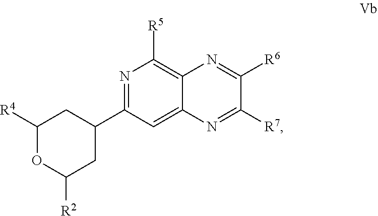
N1=C(C2CC([R4])OC([R2])C2)C=C2C(=C1[R5])N=C([R6])C([R7])=N2
